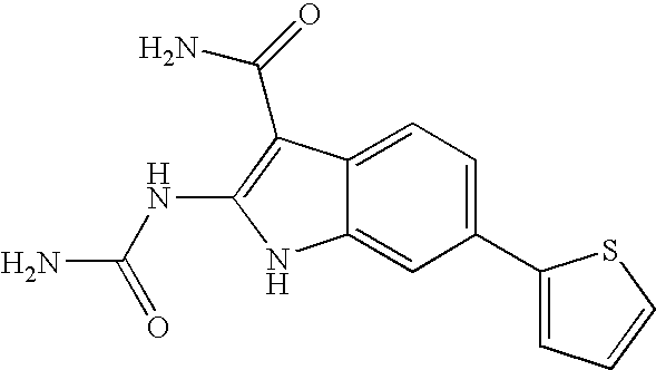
C12=CC=C(C3=CC=CS3)C=C1NC(NC(N)=O)=C2C(N)=O
